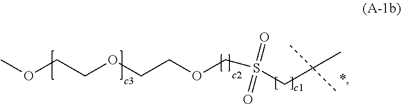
COCCOCCOCS(CC(C)(C)C)(=O)=O
